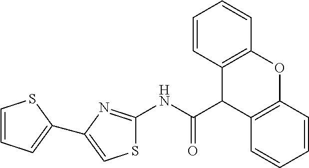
C1=CC=C(C2=CSC(NC(C3C4=C(OC5=C3C=CC=C5)C=CC=C4)=O)=N2)S1
